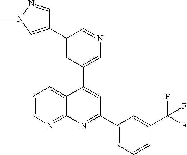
C1=C(C2=CN(C)N=C2)C=NC=C1C1=CC(C2=CC=CC(C(F)(F)F)=C2)=NC2=NC=CC=C12
